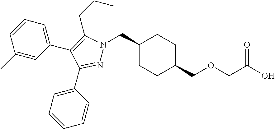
C1(CN2N=C(C3=CC=CC=C3)C(C3=CC=CC(C)=C3)=C2CCC)CCC(COCC(O)=O)CC1
